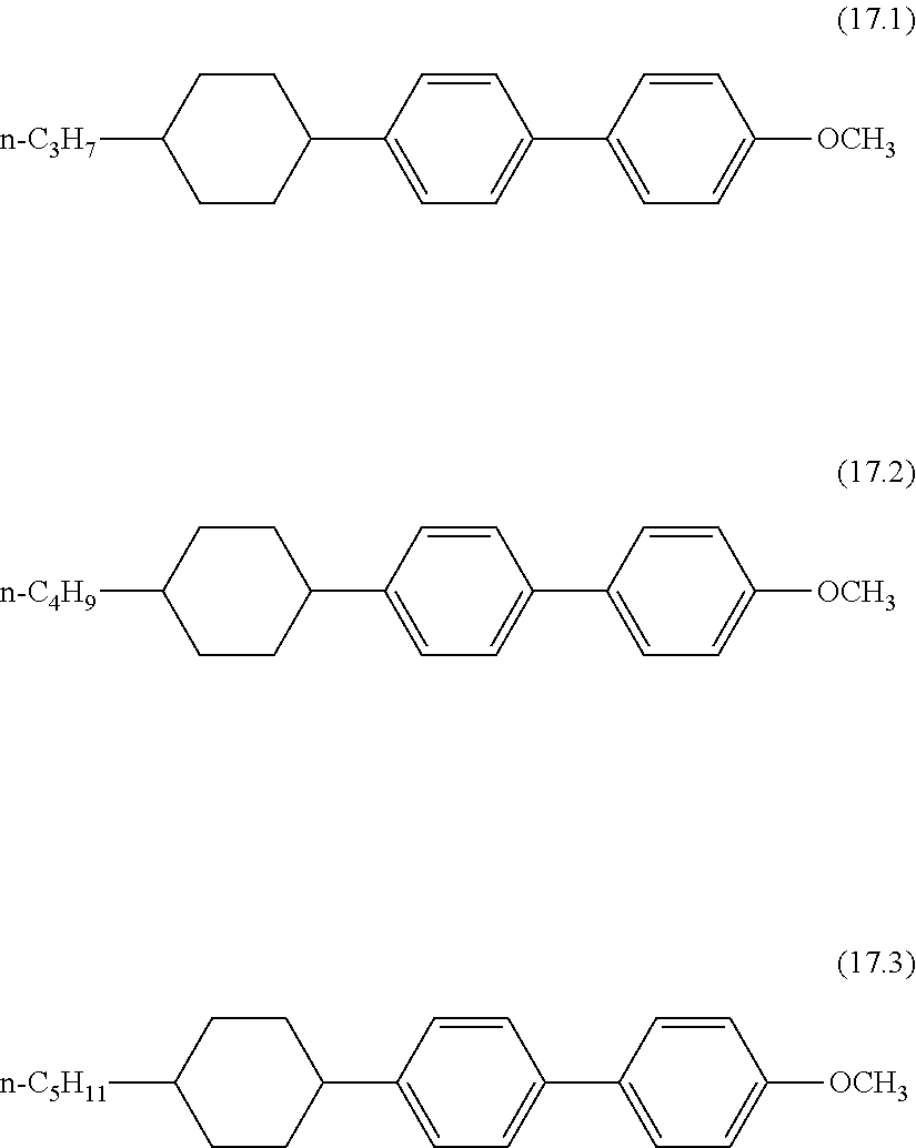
C1=CC(C2CCC([n-C3H7])CC2)=CC=C1C1=CC=C([OCH3])C=C1.C1=CC(C2CCC([n-C4H9])CC2)=CC=C1C1=CC=C([OCH3])C=C1.C1=CC(C2CCC([n-C5H11])CC2)=CC=C1C1=CC=C([OCH3])C=C1
